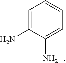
C1=C(N)C(N)=CC=C1
